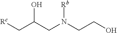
OC(C[Rc])CN([Rb])CCO
